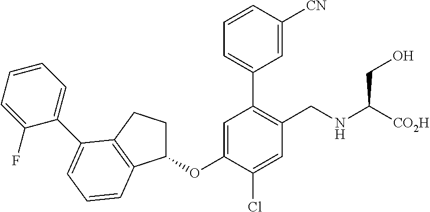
C1=C(OC2CCC3=C2C=CC=C3C2=CC=CC=C2F)C(Cl)=CC(CNC([CO2H])CO)=C1C1=CC=CC([CN])=C1
